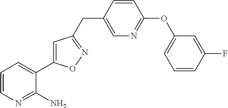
C(C1=CN=C(OC2=CC=CC(F)=C2)C=C1)C1=NOC(C2=CC=CN=C2N)=C1
